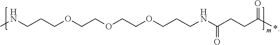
CNCCCOCCOCCOCCCNC(CCC(*)=O)=O
